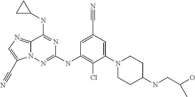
C12=NC=C(C#N)N1N=C(NC1=C(Cl)C(N3CCC(NCC(O)C)CC3)=CC(C#N)=C1)N=C2NC1CC1
